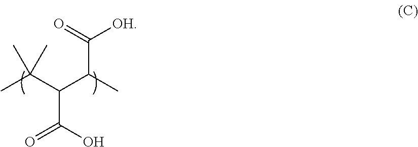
CC(C(C(C)C(=O)[OH])C(O)=O)(C)C
